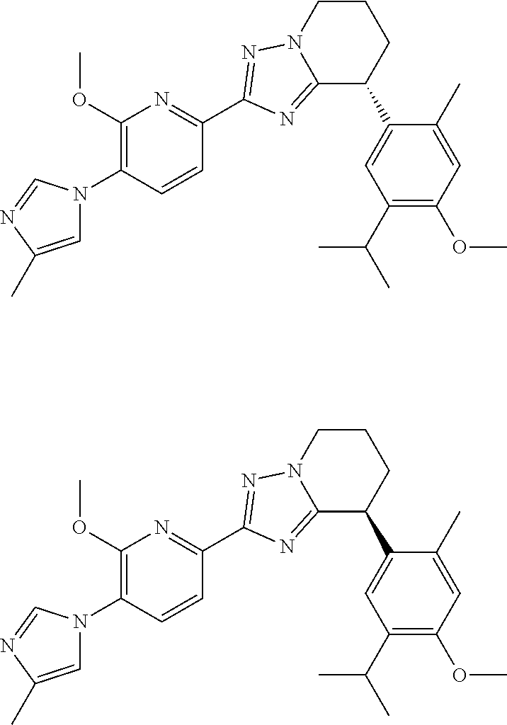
C1=C(C)N=CN1C1=C(OC)N=C(C2=NN3C(=N2)C(C2=CC(C(C)C)=C(OC)C=C2C)CCC3)C=C1.C1=C(C)N=CN1C1=C(OC)N=C(C2=NN3C(=N2)C(C2=CC(C(C)C)=C(OC)C=C2C)CCC3)C=C1
